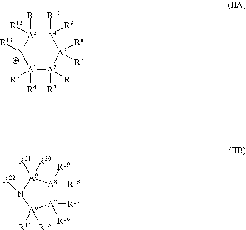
[A5]1([R11])([R12])[N+](C)([R13])[A1]([R4])([R3])[A2]([R5])([R6])[A3]([R8])([R7])[A4]1([R10])[R9].[A8]1([R18])([R19])[A7]([R17])([R16])[A6]([R14])([R15])N(C)([R22])[A9]1([R21])[R20]
